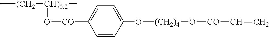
C[(CH2][CH)0.2](O[CO]C1=CC=C(O[(CH2)4]O[CO]C=C)C=C1)C
